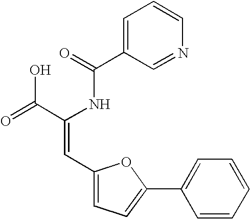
C1=C(C(=O)NC(C(=O)O)=CC2=CC=C(C3=CC=CC=C3)O2)C=NC=C1
